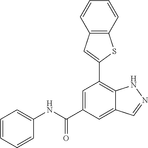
C1=CC(NC(C2=CC(C3=CC4=C(S3)C=CC=C4)=C3C(=C2)C=NN3)=O)=CC=C1
